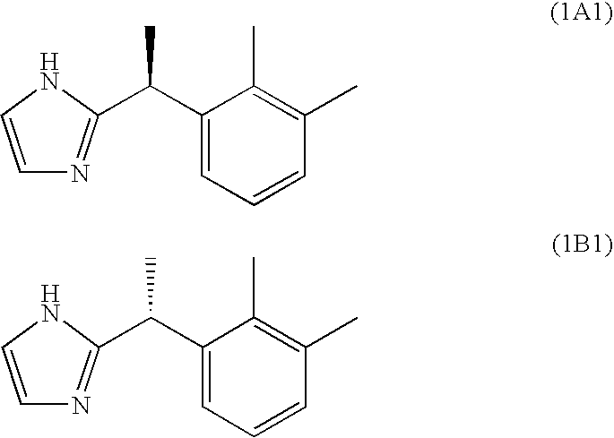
C1(C(C)C2=NC=CN2)=CC=CC(C)=C1C.C1(C(C)C2=NC=CN2)=CC=CC(C)=C1C
